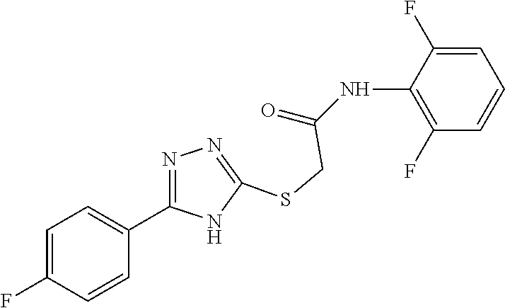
C1(F)=C(NC(=O)CSC2=NN=C(C3=CC=C(F)C=C3)N2)C(F)=CC=C1
